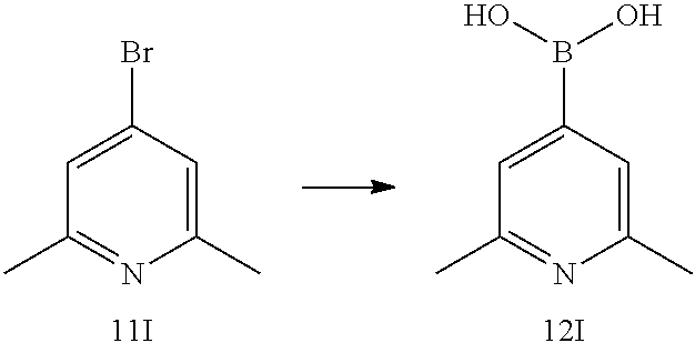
C1=C(Br)C=C(C)N=C1C.C1=C(B(O)O)C=C(C)N=C1C
